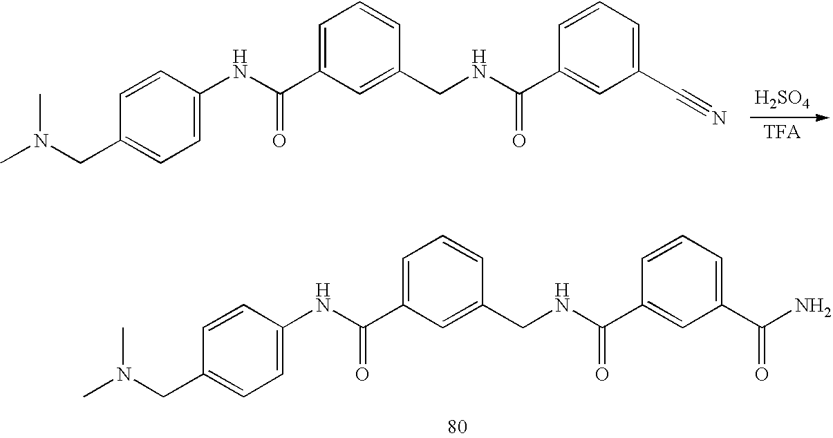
C1=CC(NC(C2=CC=CC(CNC(C3=CC(C#N)=CC=C3)=O)=C2)=O)=CC=C1CN(C)C.[H2SO4].C1=CC(NC(C2=CC=CC(CNC(C3=CC(C(N)=O)=CC=C3)=O)=C2)=O)=CC=C1CN(C)C
